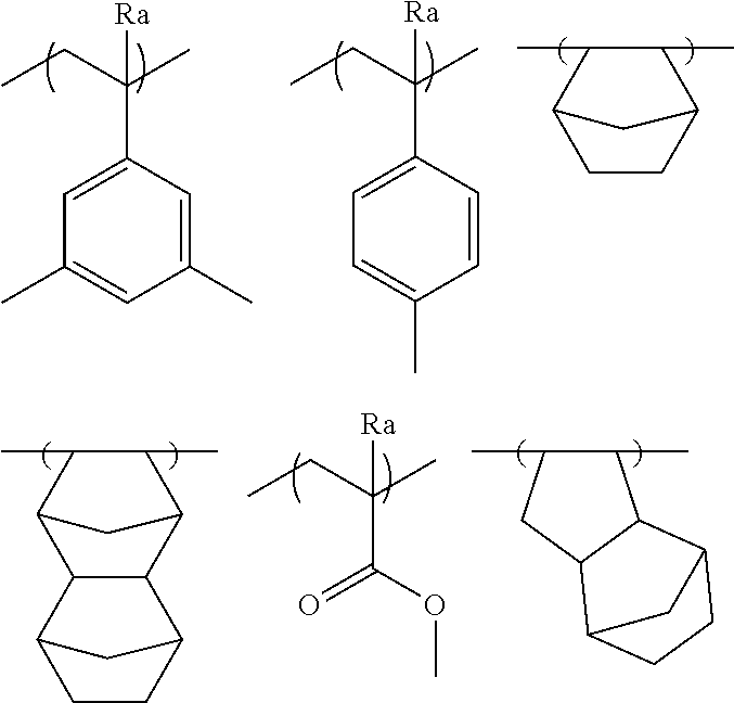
CCC(C1=CC(C)=CC(C)=C1)(C)[Ra].CCC(C1=CC=C(C)C=C1)(C)[Ra].C1CC2C(C)C(C)C1C2.C12C(C3C(C)C(C)C1C3)C1CCC2C1.CCC(C)([Ra])C(=O)OC.C1(C)C(C)CC2C1C1CCC2C1
